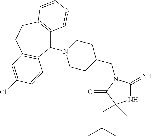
C1CC(CN2C(=N)NC(CC(C)C)(C)C2=O)CCN1C1C2=C(CCC3=C1C=CC(Cl)=C3)C=CN=C2
